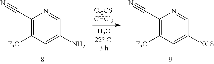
C1(C#N)=C([F3C])C=C(N)C=N1.C1(C#N)=C([F3C])C=C([NCS])C=N1
